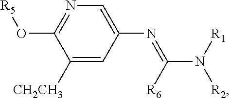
C1([CH2CH3])=CC(N=C(N([R1])[R2])[R6])=CN=C1O[R5]
